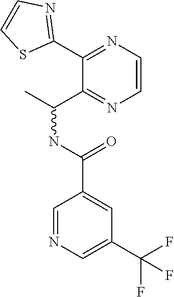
C1=NC=C(C(F)(F)F)C=C1C(NC(C)C1=NC=CN=C1C1=NC=CS1)=O
